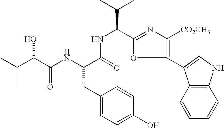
C1(C2=CNC3=C2C=CC=C3)=C([CO2CH3])N=C(C(C(C)C)NC(=O)C(CC2=CC=C(O)C=C2)NC(C(C(C)C)O)=O)O1
